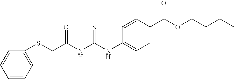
C(C(NC(NC1=CC=C(C(OCCCC)=O)C=C1)=S)=O)SC1=CC=CC=C1
